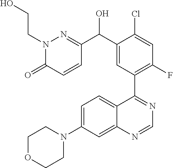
C1OCCN(C2=CC=C3C(=C2)N=CN=C3C2=C(F)C=C(Cl)C(C(C3=NN(CCO)C(=O)C=C3)O)=C2)C1
